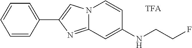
C1=CC(C2=CN3C(=N2)C=C(NCCF)C=C3)=CC=C1
